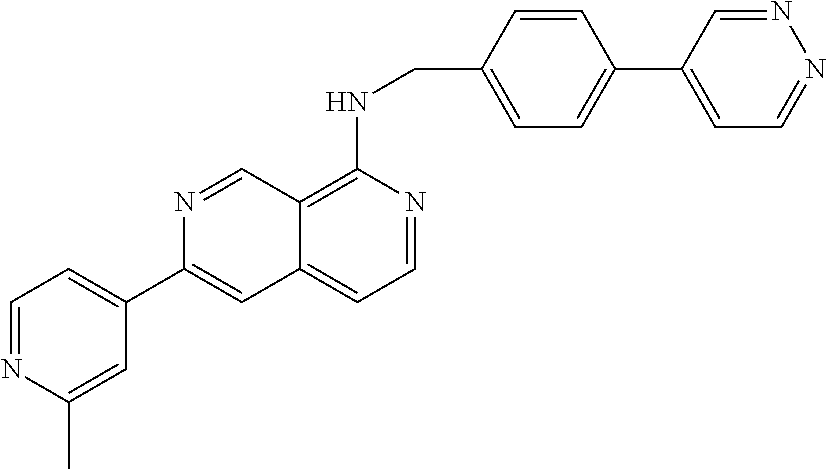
C1=CC(CNC2=C3C(=CC=N2)C=C(C2=CC=NC(C)=C2)N=C3)=CC=C1C1=CC=NN=C1
